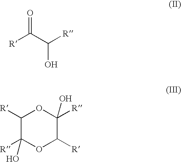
[R]C(C([R])O)=O.C1([R])OC([R])(O)C([R])OC1([R])O
